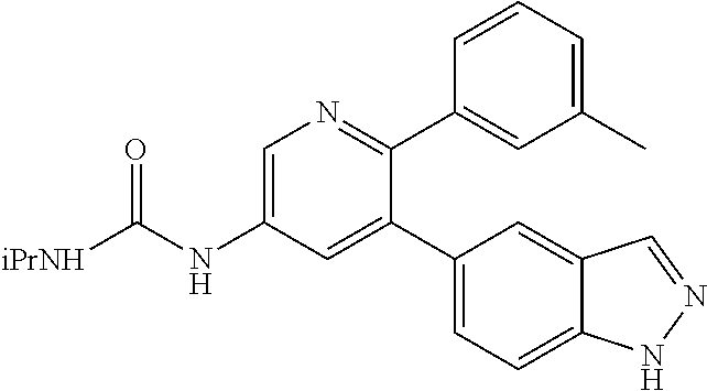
C1=C(NC([iPrNH])=O)C=C(C2=CC=C3C(=C2)C=NN3)C(C2=CC(C)=CC=C2)=N1
